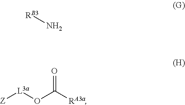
[RB3]N.[Z][L3a]OC([RA3a])=O
